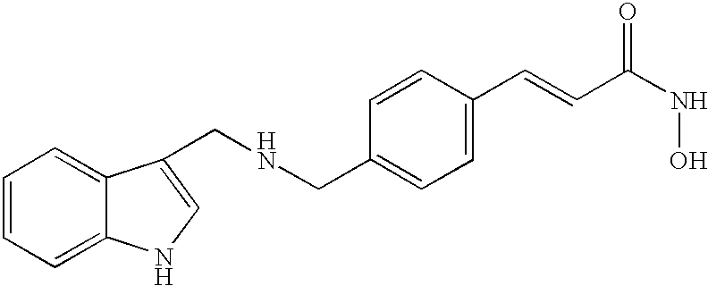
C(C1=CC=C(C=CC(NO)=O)C=C1)NCC1=CNC2=CC=CC=C21
